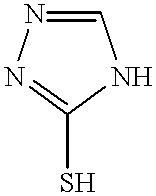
C1=NN=C(S)N1
